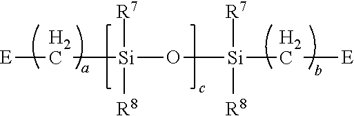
[E]C[Si](O[Si](C[E])([R7])[R8])([R7])[R8]
